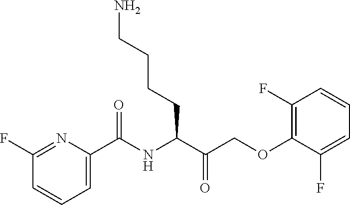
C1(F)=NC(C(NC(C(COC2=C(F)C=CC=C2F)=O)CCCCN)=O)=CC=C1
